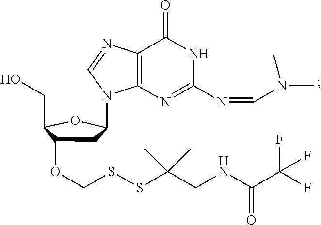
C12=C(N=C(N=CN(C)C)NC1=O)N(C1CC(OCSSC(CNC(C(F)(F)F)=O)(C)C)C(CO)O1)C=N2
